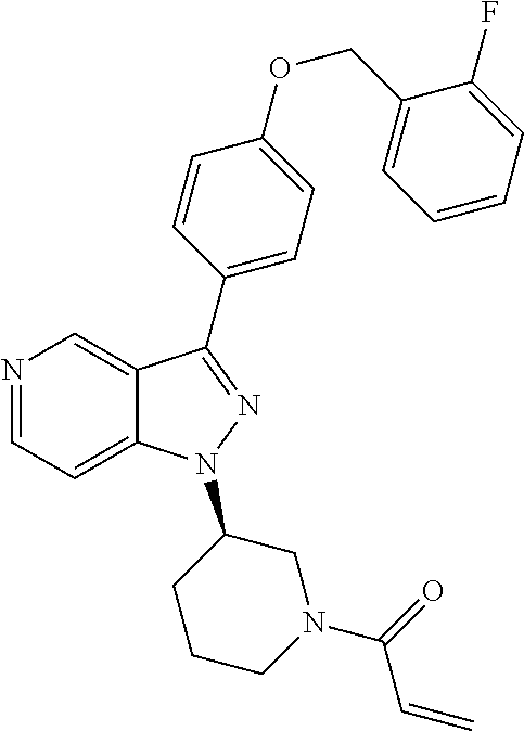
N1=CC=C2C(=C1)C(C1=CC=C(OCC3=CC=CC=C3F)C=C1)=NN2C1CCCN(C(=O)C=C)C1
